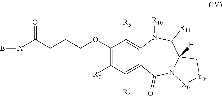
C1(OCCCC([A][E])=O)=C([R7])C([R4])=C2C(=C1[R5])N([R10])C([R11])C1([H])N(C2=O)[X0][Y0]C1
